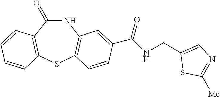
N1C(=O)C2=C(SC3=C1C=C(C(NCC1=CN=C([Me])S1)=O)C=C3)C=CC=C2
